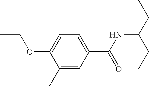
C1=C(OCC)C(C)=CC(C(NC(CC)CC)=O)=C1
